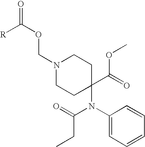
C1(N(C(=O)CC)C2(C(OC)=O)CCN(COC([R])=O)CC2)=CC=CC=C1
